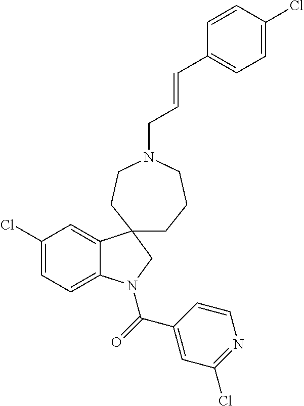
C1(Cl)=CC=C2C(=C1)C1(CN2C(=O)C2=CC(Cl)=NC=C2)CCCN(CC=CC2=CC=C(Cl)C=C2)CC1
